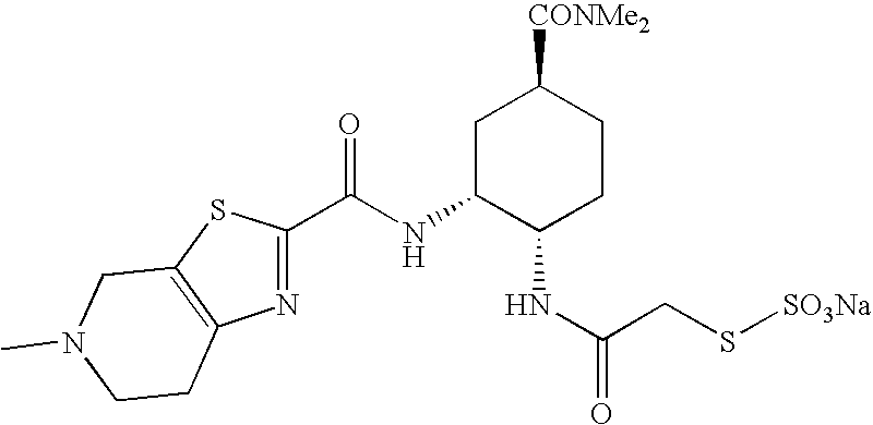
C1(C(NC2C(NC(CS[SO3Na])=O)CCC([CONMe2])C2)=O)=NC2=C(S1)CN(C)CC2
